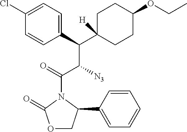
C1(C(C(C(=O)N2C(=O)OCC2C2=CC=CC=C2)[N3])C2([H])CCC(OCC)CC2)=CC=C(Cl)C=C1
